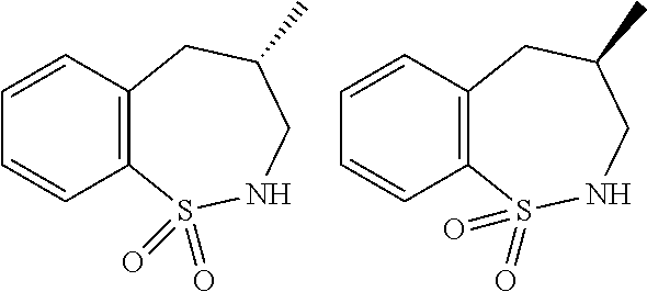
C1=CC2=C(C=C1)S(=O)(=O)NCC(C)C2.C1=CC2=C(C=C1)S(=O)(=O)NCC(C)C2
